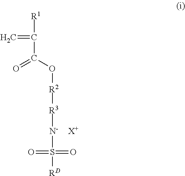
C(C(O[R2][R3][N-]S(=O)(=O)[RD])=O)([R1])=C.[X+]
